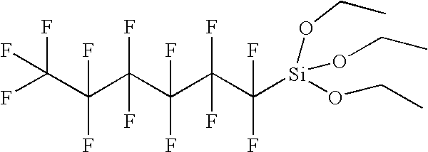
C(C(C(C(C([Si](OCC)(OCC)OCC)(F)F)(F)F)(F)F)(F)F)(C(F)(F)F)(F)F
